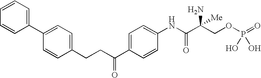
C1=CC=CC(C2=CC=C(CCC(C3=CC=C(NC(=O)C(COP(=O)(O)O)(N)[Me])C=C3)=O)C=C2)=C1
